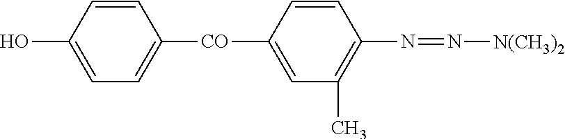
C1=CC(O)=CC=C1[CO]C1=CC(C)=C(N=N[N(CH3)2])C=C1
